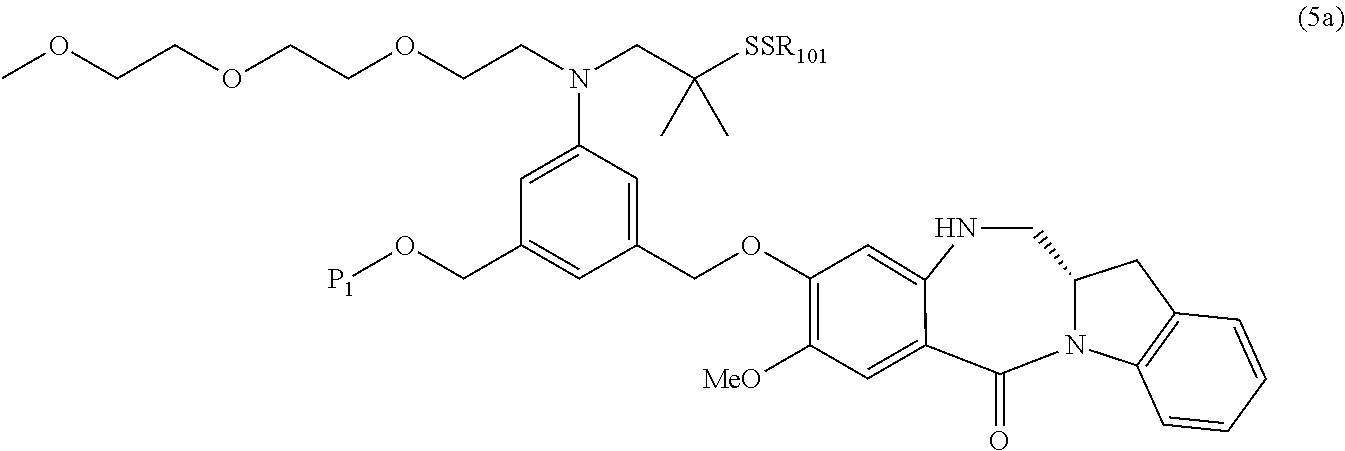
C(C1=CC(N(CCOCCOCCOC)CC([SSR101])(C)C)=CC(CO[P1])=C1)OC1=C([MeO])C=C2C(=O)N3C(CNC2=C1)CC1=C3C=CC=C1
